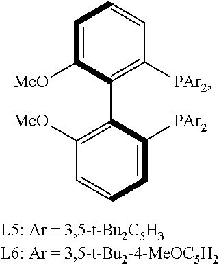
C1=C([MeO])C(C2=C([MeO])C=CC=C2[PAr2])=C([PAr2])C=C1
